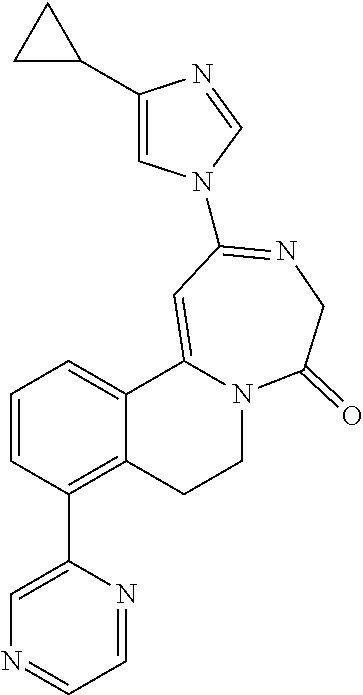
C1=CC(C2=CN=CC=N2)=C2C(=C1)C1=CC(N3C=C(C4CC4)N=C3)=NCC(=O)N1CC2
